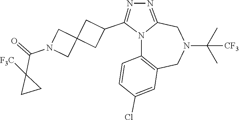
N12C3=C(CN(C(C)(C)[CF3])CC1=NN=C2C1CC2(C1)CN(C(=O)C1([F3C])CC1)C2)C=C(Cl)C=C3
